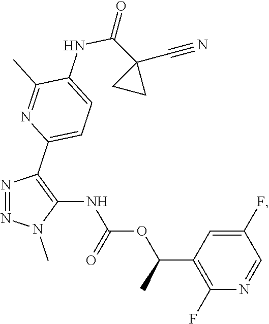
N1=NC(C2=CC=C(NC(C3(C#N)CC3)=O)C(C)=N2)=C(NC(OC(C2=C(F)N=CC(F)=C2)C)=O)N1C
